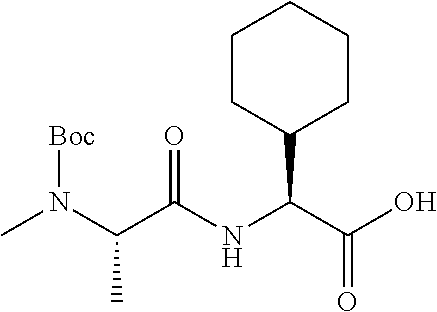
C1CC(C(C(O)=O)NC(C(N(C)[Boc])C)=O)CCC1
